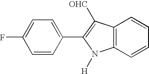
C1=C(F)C=CC(C2=C([OHC])C3=C(N2[H])C=CC=C3)=C1
